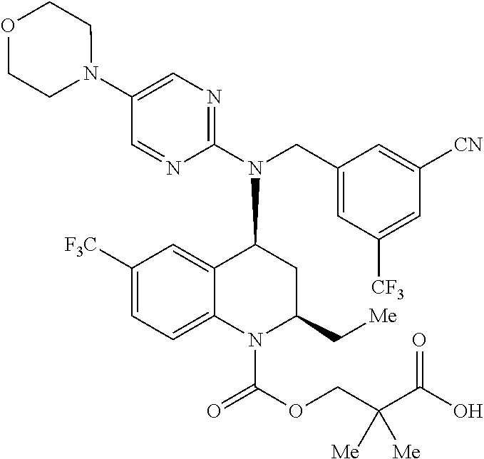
C1(N(CC2=CC([CF3])=CC([CN])=C2)C2C3=CC([F3C])=CC=C3N(C(OCC(C(O)=O)([Me])[Me])=O)C(C[Me])C2)=NC=C(N2CCOCC2)C=N1
